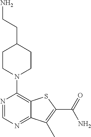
N1=CN=C2C(=C1N1CCC(CCN)CC1)SC(C(=O)N)=C2C
